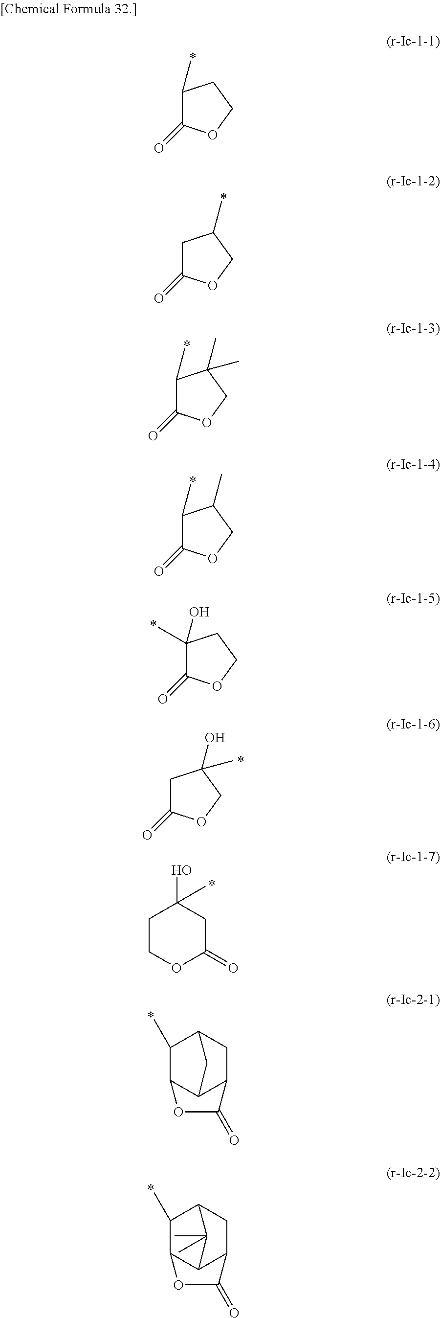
C1(C)C(=O)OCC1.C1C(=O)OCC1C.C1(C)C(=O)OCC1(C)C.C1(C)C(=O)OCC1C.C1(O)(C)C(=O)OCC1.C1C(=O)OCC1(O)C.C1COC(=O)CC1(O)C.C1(C)C2C3C(CC1C3)C(=O)O2.C1(C)C2C3C(CC1C3(C)C)C(=O)O2
